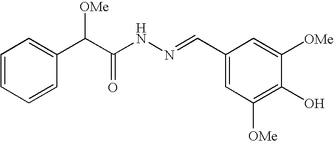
C1=CC=CC(C(C(NN=CC2=CC([OMe])=C(O)C([OMe])=C2)=O)[OMe])=C1
